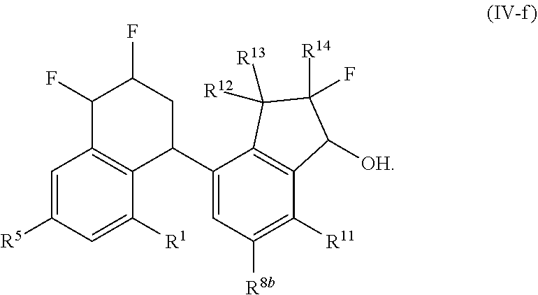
C1=C([R5])C=C([R1])C2=C1C(F)C(F)CC2C1=CC([R8b])=C([R11])C2=C1C([R13])([R12])C(F)([R14])C2[OH]
